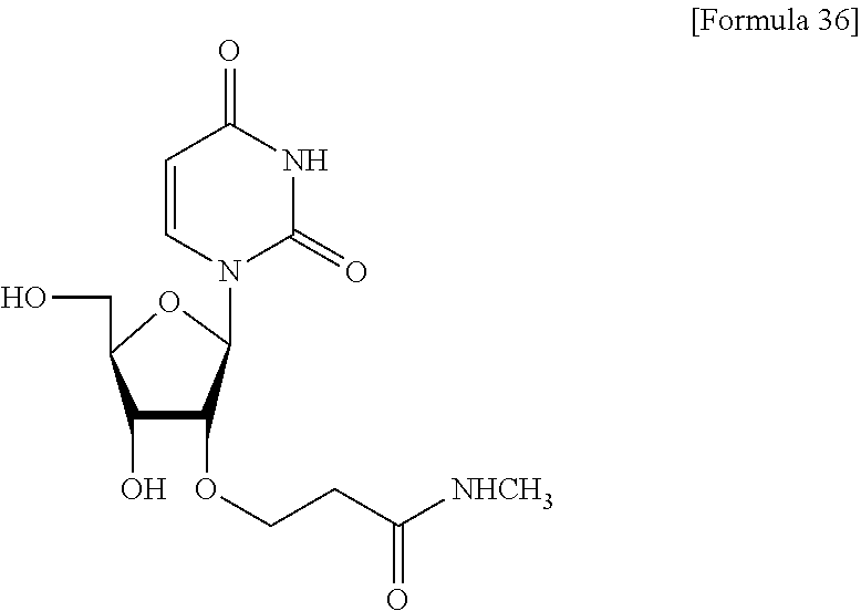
C1=CN(C2C(OCCC([NHCH3])=O)C(O)C(CO)O2)C(=O)NC1=O
